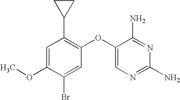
C1=C(OC)C(Br)=CC(OC2=CN=C(N)N=C2N)=C1C1CC1
